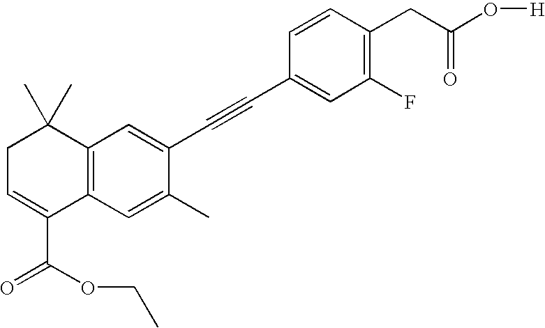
C1(F)=C(CC(O[H])=O)C=CC(C#CC2=CC3=C(C=C2C)C(C(OCC)=O)=CCC3(C)C)=C1
